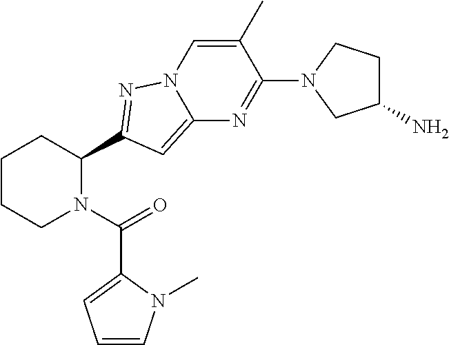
C1CCN(C(=O)C2=CC=CN2C)C(C2=NN3C=C(C)C(N4CC(N)CC4)=NC3=C2)C1
